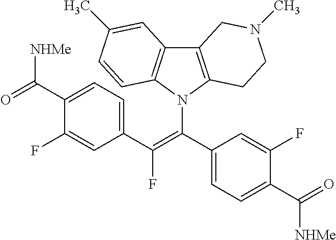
C12=C(N(C(=C(C3=CC=C(C(=O)[NHMe])C(F)=C3)F)C3=CC=C(C(=O)[NHMe])C(F)=C3)C3=C1C=C(C)C=C3)CCN(C)C2
